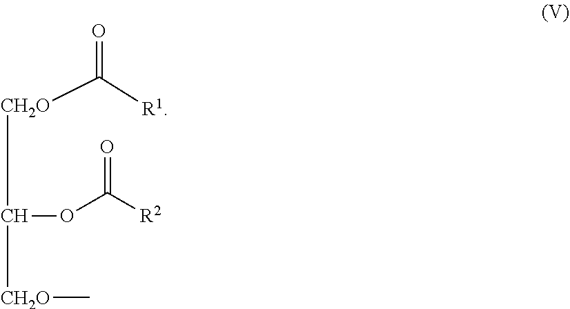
[CH2O](C(OC([R2])=O)[CH2O]C)C([R1])=O
